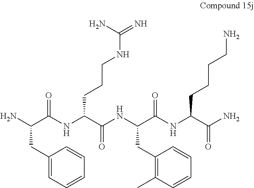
NC(C(NC(C(NC(C(NC(C(N)=O)CCCCN)=O)CC1=C(C)C=CC=C1)=O)CCCNC(N)=N)=O)CC1=CC=CC=C1
